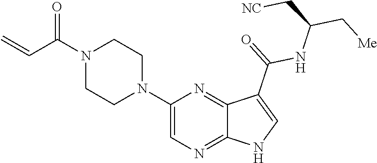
C1=C(N2CCN(C(C=C)=O)CC2)N=C2C(=N1)NC=C2C(=O)NC(C[NC])C[Me]
